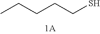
CCCCCS
